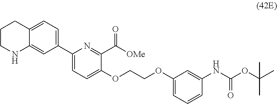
C1CNC2=CC(C3=CC=C(OCCOC4=CC=CC(NC(OC(C)(C)C)=O)=C4)C(C([OMe])=O)=N3)=CC=C2C1
